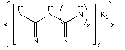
N(C(NC(N[R1]C)=N)=N)C
